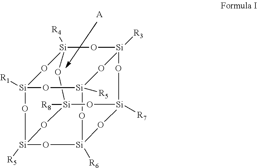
[Si]12([R3])O[Si]3([R4])O[Si]4([R1])O[Si]([R5])(O1)O[Si]1([R6])O[Si]([R5])(O[Si]([R8])(O[Si]([R7])(O1)O2)O3)O4.[A]
